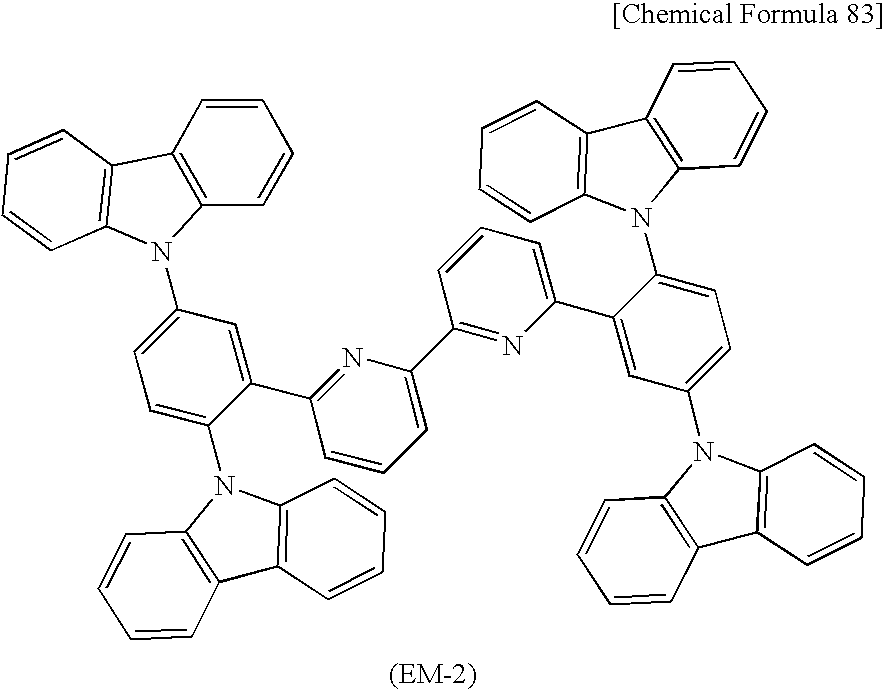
C1=CC2=C(C=C1)N(C1=CC=C(N3C4=C(C5=C3C=CC=C5)C=CC=C4)C(C3=NC(C4=NC(C5=CC(N6C7=C(C8=C6C=CC=C8)C=CC=C7)=CC=C5N5C6=C(C7=C5C=CC=C7)C=CC=C6)=CC=C4)=CC=C3)=C1)C1=C2C=CC=C1
